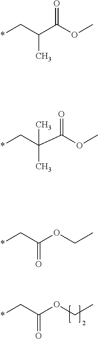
*CC(=O)OCC.*CC(C)C(OC)=O.*CC(C)(C(OC)=O)C.*CC(=O)OCC
